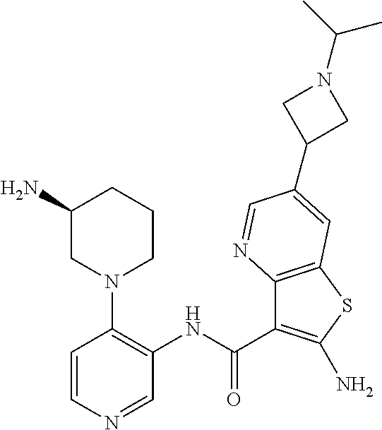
C12=C(SC(N)=C1C(NC1=C(N3CCCC(N)C3)C=CN=C1)=O)C=C(C1CN(C(C)C)C1)C=N2
